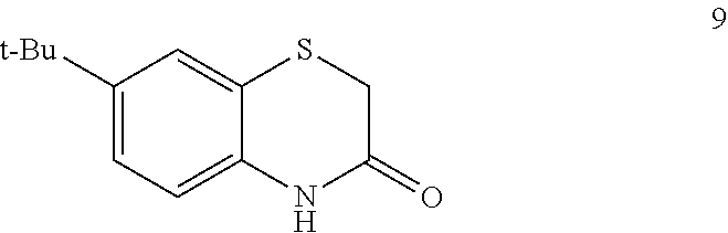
C1([t-Bu])=CC=C2C(=C1)SCC(=O)N2
